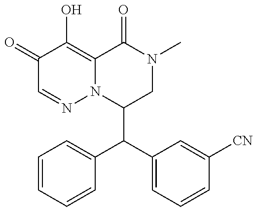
C1(C(C2=CC=CC([CN])=C2)C2=CC=CC=C2)CN(C)C(=O)C2=C(O)C(=O)C=NN12
